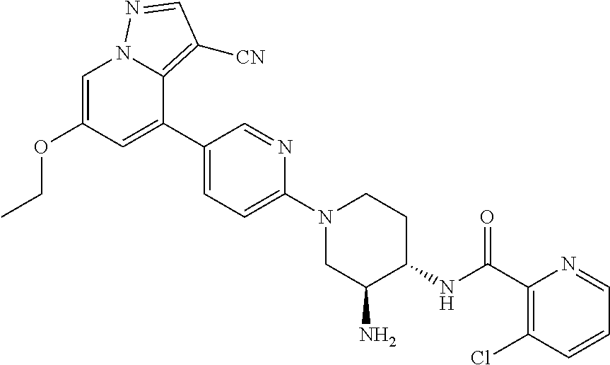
C1(C(NC2CCN(C3=CC=C(C4=CC(OCC)=CN5C4=C([CN])C=N5)C=N3)CC2N)=O)=C(Cl)C=CC=N1
